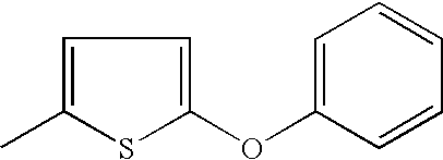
C1=C(C)SC(OC2=CC=CC=C2)=C1
